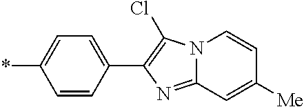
C1=CC(C2=C(Cl)N3C(=N2)C=C([Me])C=C3)=CC=C1*
